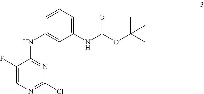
FC1=CN=C(Cl)N=C1NC1=CC(NC(OC(C)(C)C)=O)=CC=C1
